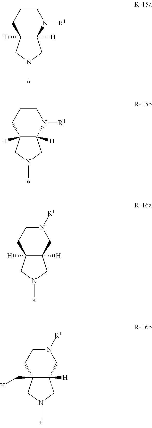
C1CCC2([H])C([H])(N1[R1])CN(C)C2.C1CCC2([H])C([H])(N1[R1])CN(C)C2.N1([R1])CCC2([H])C([H])(C1)CN(C)C2.N1([R1])CCC2(C[H])C([H])(C1)CN(C)C2
